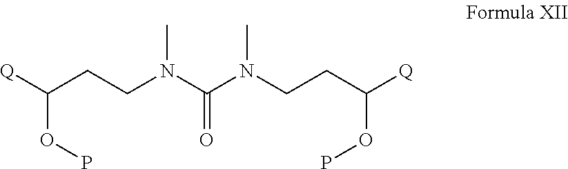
[Q]C(CCN(C(N(CCC([Q])OP)C)=O)C)OP
